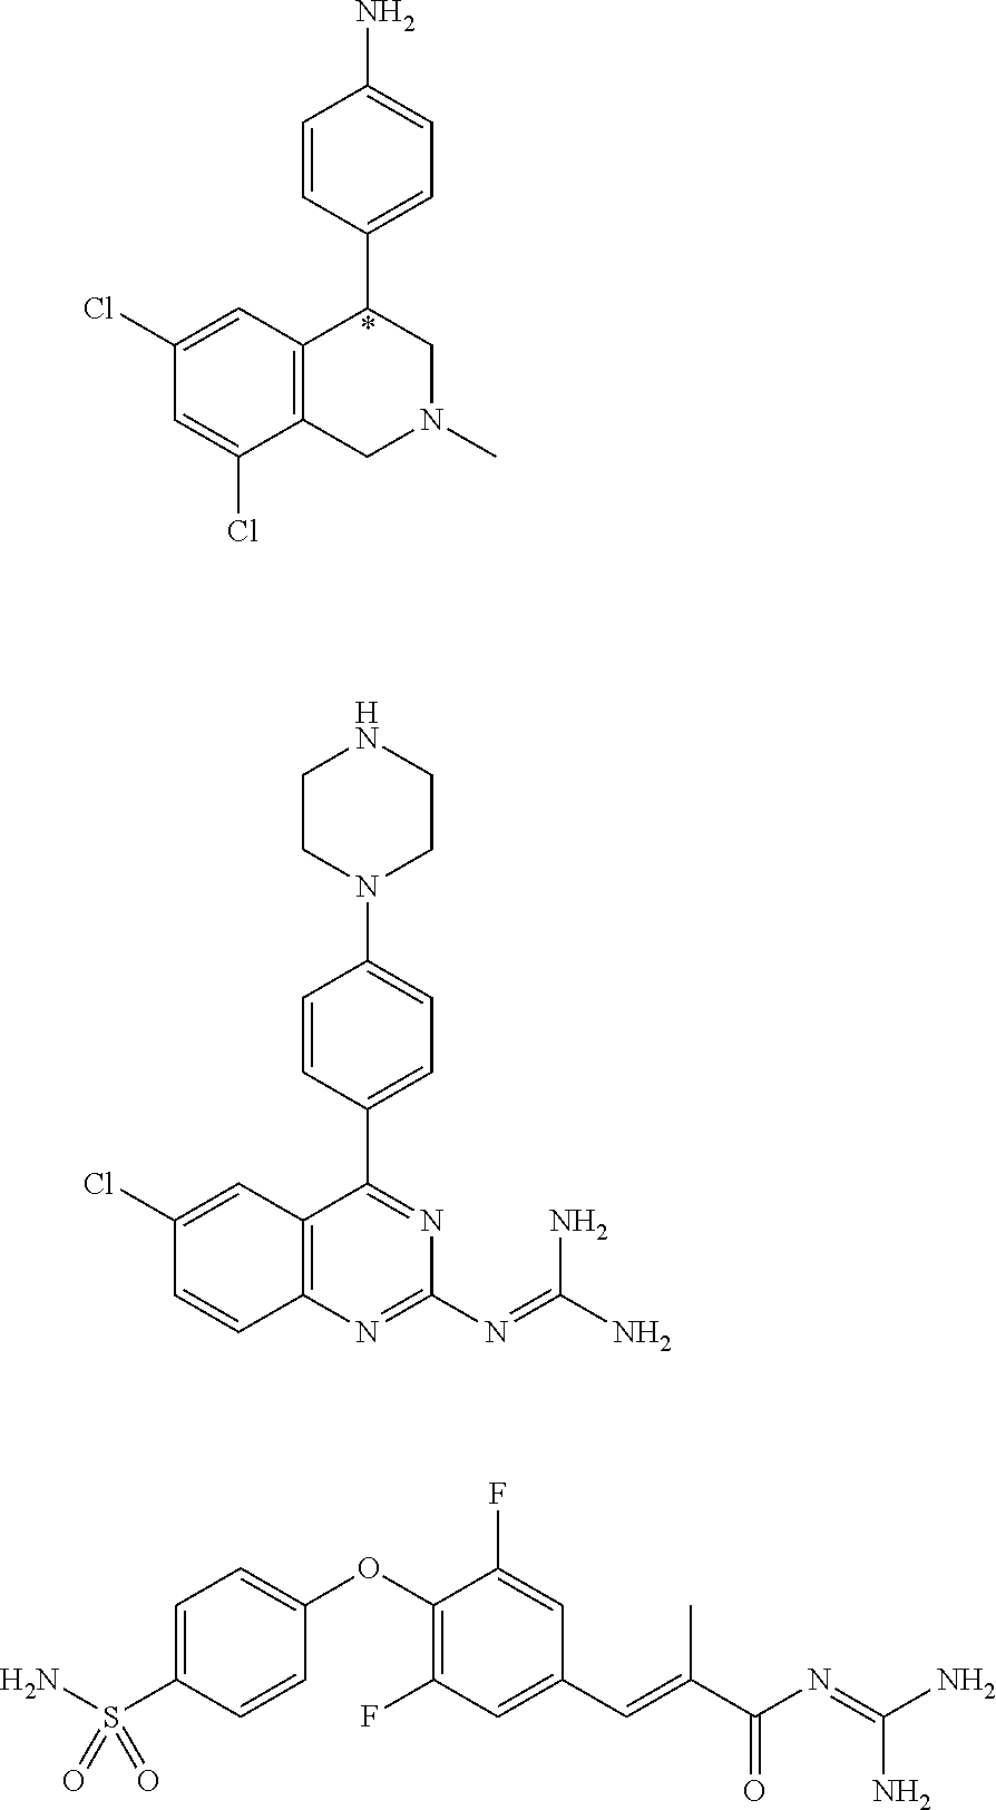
C1=CC(C2C3=C(CN(C)C2)C(Cl)=CC(Cl)=C3)=CC=C1N.C1=CC(C2=NC(N=C(N)N)=NC3=C2C=C(Cl)C=C3)=CC=C1N1CCNCC1.C1=C(S(N)(=O)=O)C=CC(OC2=C(F)C=C(C=C(C)C(N=C(N)N)=O)C=C2F)=C1
